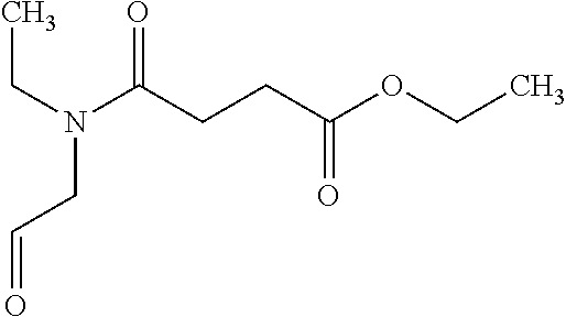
CCN(CC=O)C(CCC(OCC)=O)=O
